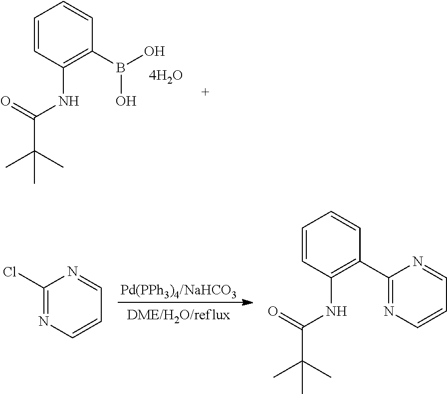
C1(Cl)=NC=CC=N1.C1=CC(NC(C(C)(C)C)=O)=C(C2=NC=CC=N2)C=C1.C1=CC(NC(C(C)(C)C)=O)=C(B(O)O)C=C1
